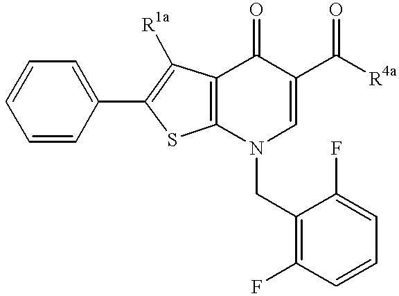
C12=C(SC(C3=CC=CC=C3)=C1[R1a])N(CC1=C(F)C=CC=C1F)C=C(C([R4a])=O)C2=O
